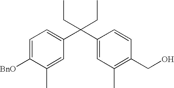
C1=C([BnO])C(C)=CC(C(C2=CC(C)=C(CO)C=C2)(CC)CC)=C1
